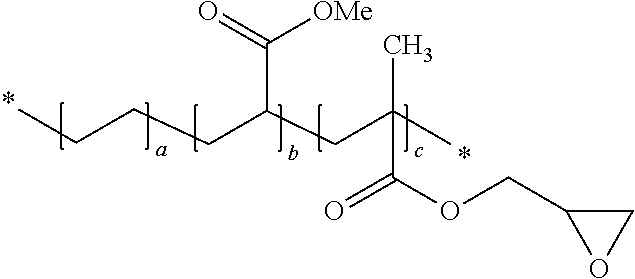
C(CCC(CC(C)(C)C(OCC1OC1)=O)C(=O)[OMe])C
